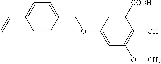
C1=CC(COC2=CC(OC)=C(O)C([COOH])=C2)=CC=C1C=C
